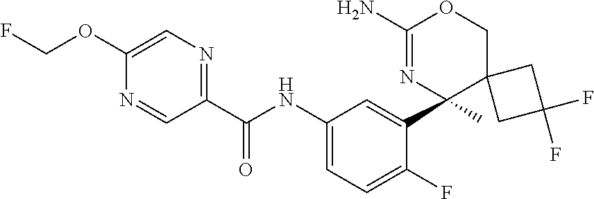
C1(C(NC2=CC=C(F)C(C3(C)C4(COC(N)=N3)CC(F)(F)C4)=C2)=O)=NC=C(OCF)N=C1
